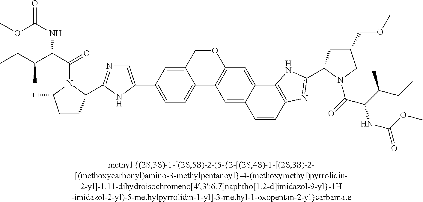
C12=CC(C3=CN=C(C4CCC(C)N4C(C(C(CC)C)NC(=O)OC)=O)N3)=CC=C1C1=C(OC2)C=C2C(=C1)C=CC1=C2NC(C2CC(COC)CN2C(=O)C(C(CC)C)NC(=O)OC)=N1
